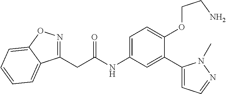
C(C(=O)NC1=CC=C(OCCN)C(C2=CC=NN2C)=C1)C1=NOC2=CC=CC=C12
